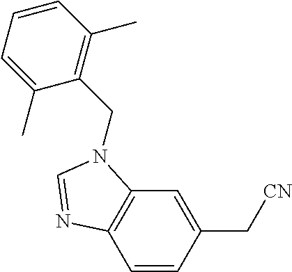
C1=CC(C[CN])=CC2=C1N=CN2CC1=C(C)C=CC=C1C
